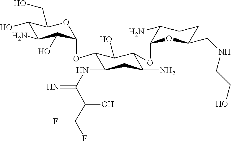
C1(O)C(N)C(O)C(OC2C(NC(=N)C(O)C(F)F)CC(N)C(OC3OC(CNCCO)CCC3N)C2O)OC1CO
